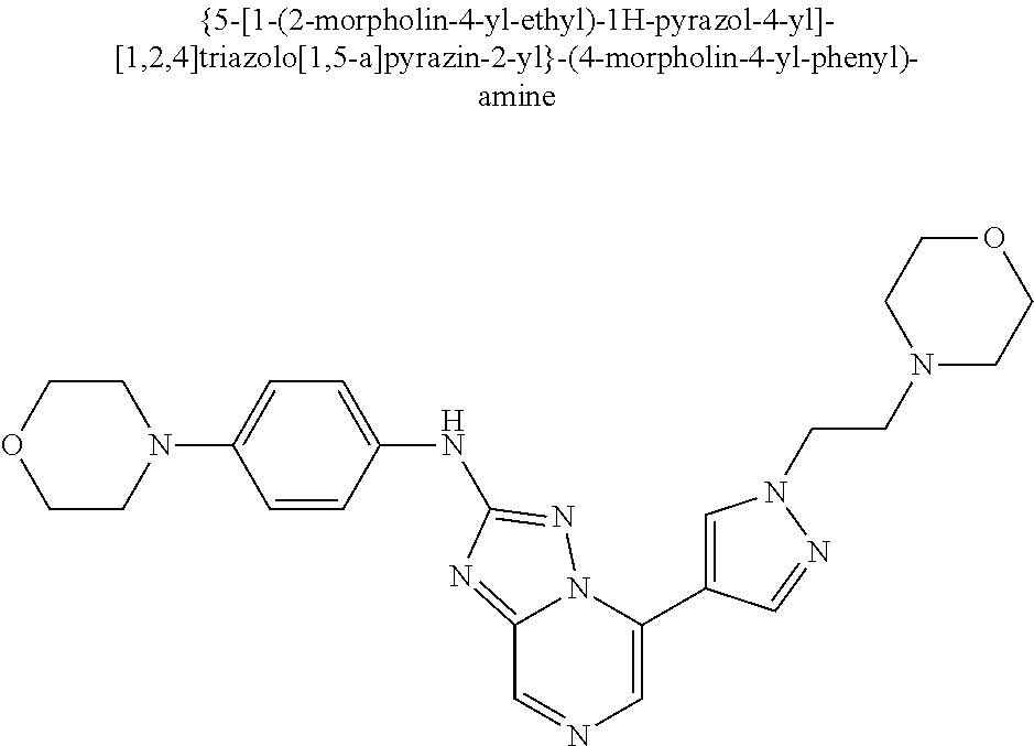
C1CN(C2=CC=C(NC3=NN4C(=N3)C=NC=C4C3=CN(CCN4CCOCC4)N=C3)C=C2)CCO1
